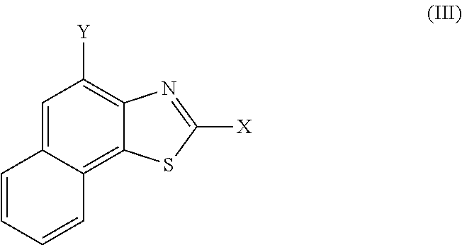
C12=C([Y])C=C3C(=C1SC([X])=N2)C=CC=C3
